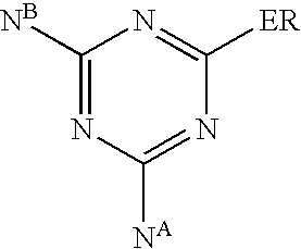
C1([NB])=NC([NA])=NC([ER])=N1
